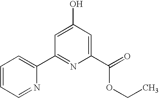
C1=CC=NC(C2=NC(C(=O)OCC)=CC(O)=C2)=C1
